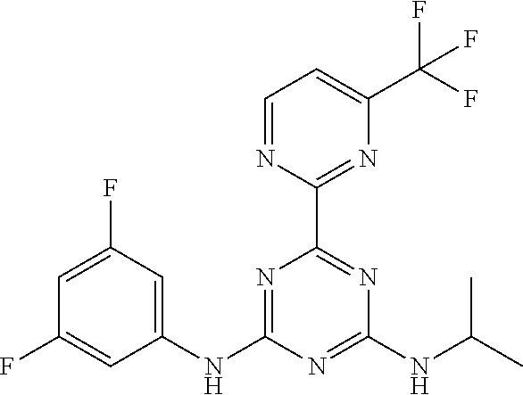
C1=NC(C2=NC(NC(C)C)=NC(NC3=CC(F)=CC(F)=C3)=N2)=NC(C(F)(F)F)=C1
